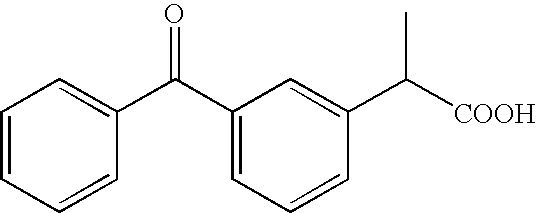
C1=CC=CC(C(C2=CC=CC(C(C)[COOH])=C2)=O)=C1
